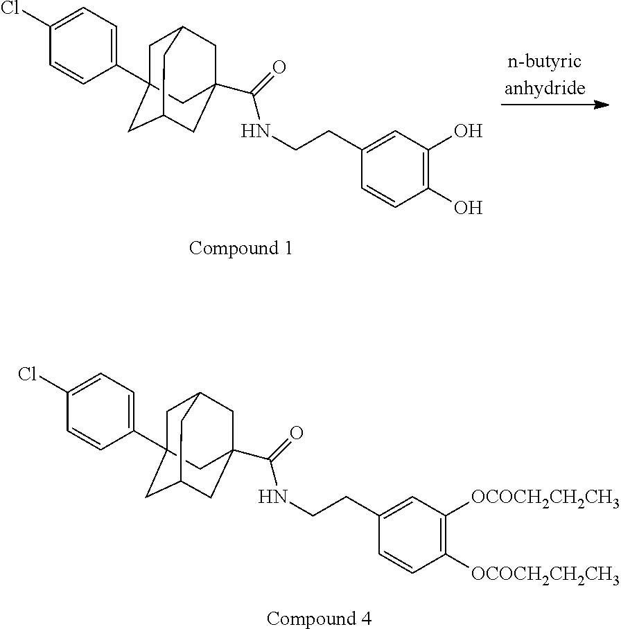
C1(O)=C(O)C=CC(CCNC(C23CC4CC(C5=CC=C(Cl)C=C5)(CC(C2)C4)C3)=O)=C1.C1([OCOCH2CH2CH3])=C([OCOCH2CH2CH3])C=CC(CCNC(C23CC4CC(C5=CC=C(Cl)C=C5)(CC(C2)C4)C3)=O)=C1
